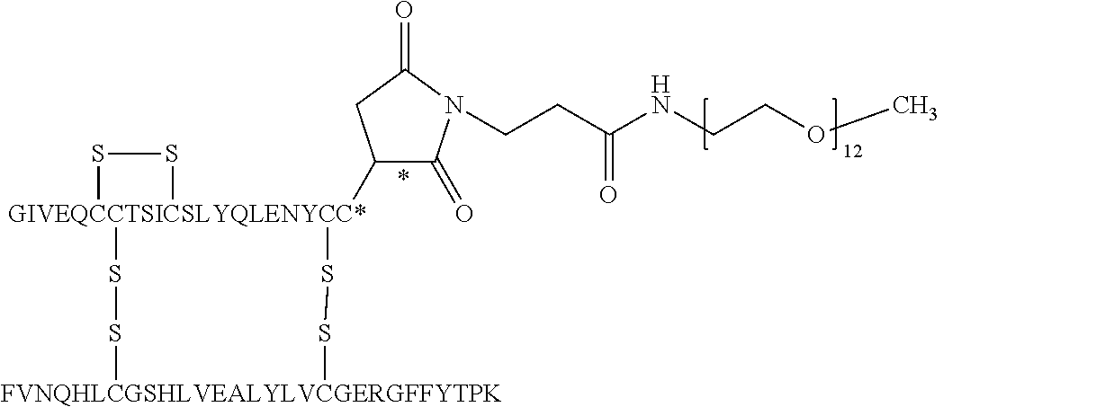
S1[GIVEQCCTSICSLYQLENYCC*]2(C3C(=O)N(CCC(NCCOC)=O)C(=O)C3)(S1)SS[FVNQHLCGSHLVEALYLVCGERGFFYTPK]SS2
